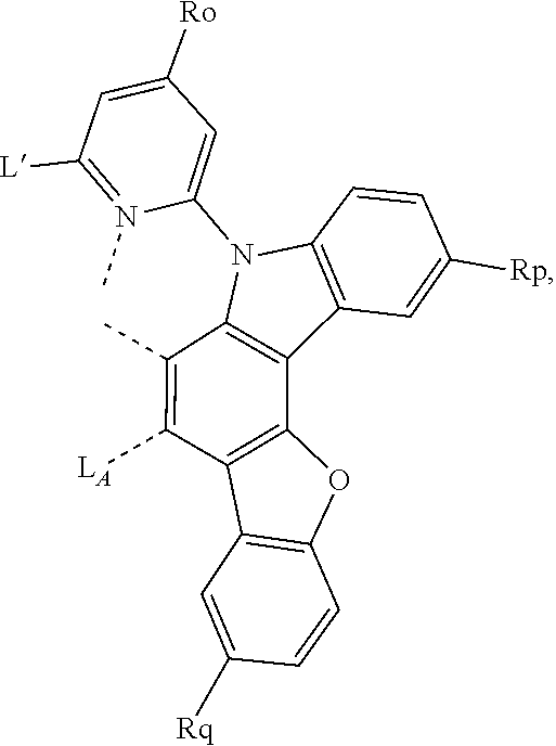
C1([Ro])=CC([L])=N(C)C(N2C3=C(C4=C2C(C)=C([LA])C2=C4OC4=C2C=C([Rq])C=C4)C=C([Rp])C=C3)=C1
